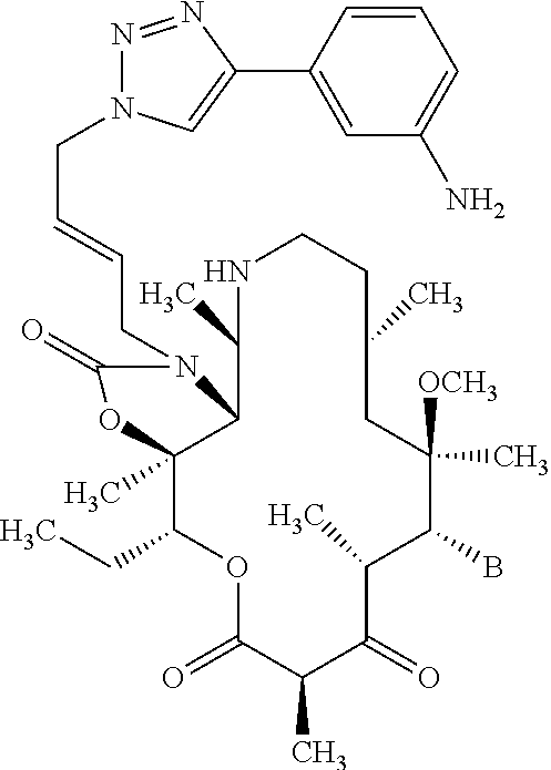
O1C(=O)C(C)C(=O)C(C)C(B)C([OCH3])(C)CC(C)CCNC(C)C2C(C)(C1CC)OC(=O)N2CC=CCN1N=NC(C2=CC(N)=CC=C2)=C1
